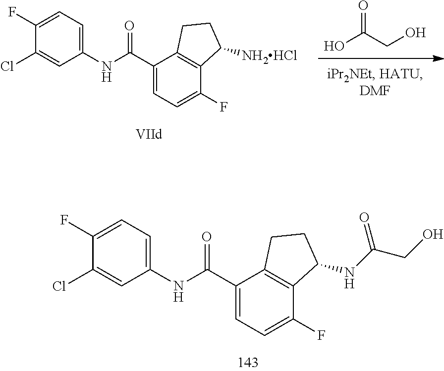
C1(Cl)=CC(NC(C2=CC=C(F)C3=C2CCC3NC(=O)CO)=O)=CC=C1F.OC(=O)CO.C1(Cl)=CC(NC(C2=CC=C(F)C3=C2CCC3[NH2HCl])=O)=CC=C1F
